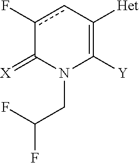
c1(F)cC([Het])=C([Y])N(CC(F)F)C1=[X]
